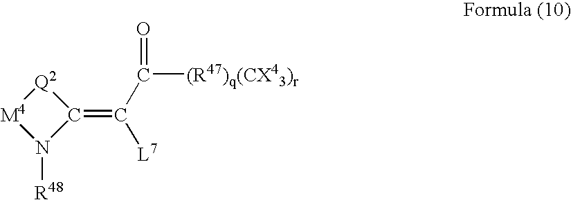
[M4]1N([R48])C(=C(C([(R47)q(CX43)r])=O)[L7])[Q2]1
